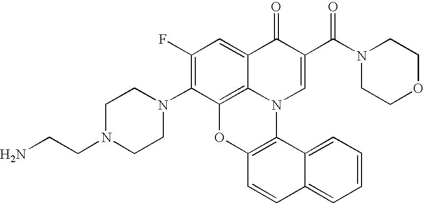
C1(F)=C(N2CCN(CCN)CC2)C2=C3C(=C1)C(=O)C(C(N1CCOCC1)=O)=CN3C1=C(O2)C=CC2=CC=CC=C12
